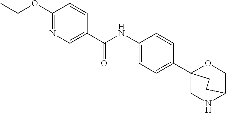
CCOC1=NC=C(C(NC2=CC=C(C34CNC(CO3)CC4)C=C2)=O)C=C1
